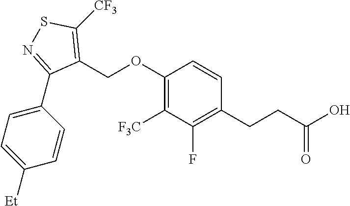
C1([F3C])=C(OCC2=C([CF3])SN=C2C2=CC=C([Et])C=C2)C=CC(CCC(O)=O)=C1F
